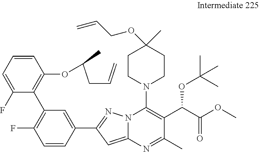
C1(OC(CC=C)C)=C(C2=C(F)C=CC(C3=NN4C(=C3)N=C(C)C(C(OC(C)(C)C)C(=O)OC)=C4N3CCC(OCC=C)(C)CC3)=C2)C(F)=CC=C1
